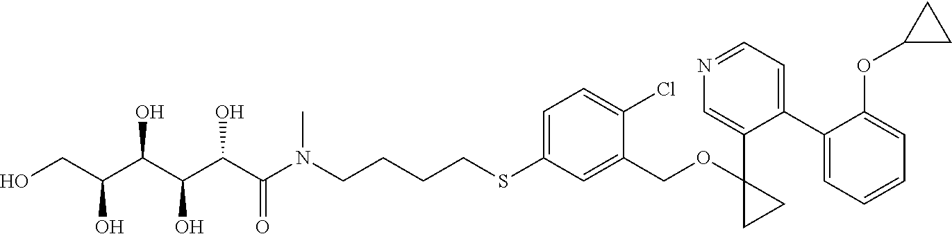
OCC(C(C(C(C(N(CCCCSC1=CC=C(Cl)C(COC2(C3=CN=CC=C3C3=CC=CC=C3OC3CC3)CC2)=C1)C)=O)O)O)O)O
